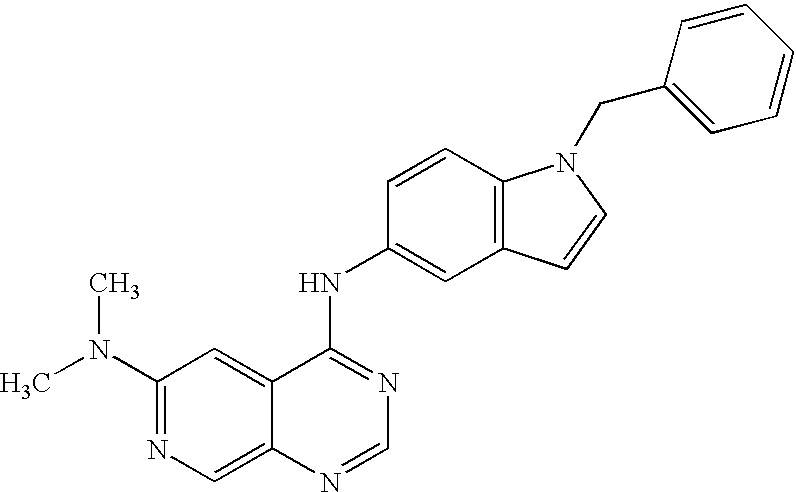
C1(N(C)C)=NC=C2C(=C1)C(NC1=CC3=C(C=C1)N(CC1=CC=CC=C1)C=C3)=NC=N2
